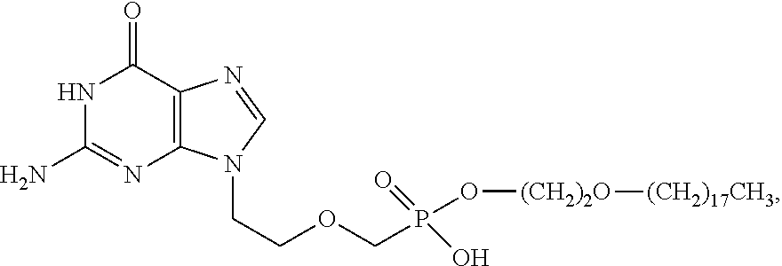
C1(N)=NC2=C(C(=O)N1)N=CN2CCOCP(O[(CH2)2O][(CH2)17CH3])(=O)O
